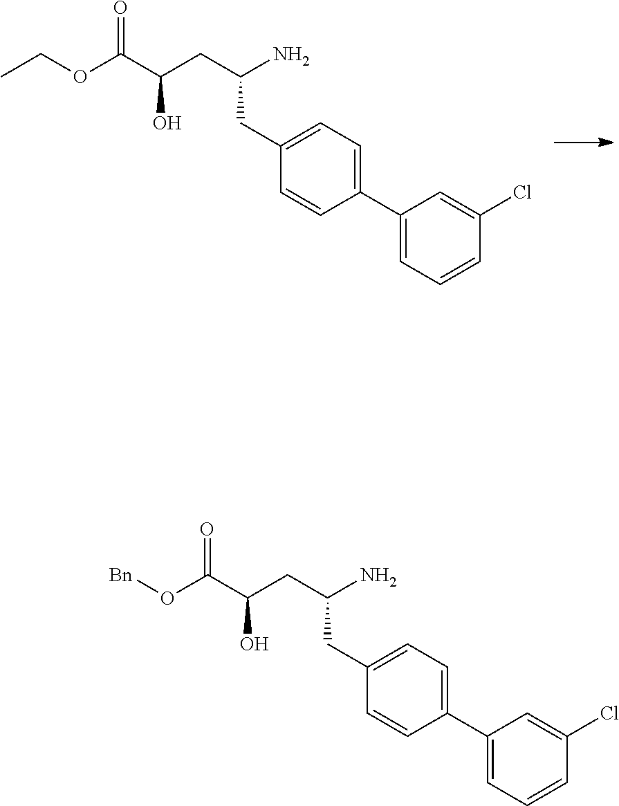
C1=C(C2=CC=CC(Cl)=C2)C=CC(CC(CC(C(OCC)=O)O)N)=C1.C1=CC(C2=CC=CC(Cl)=C2)=CC=C1CC(CC(C(=O)O[Bn])O)N
